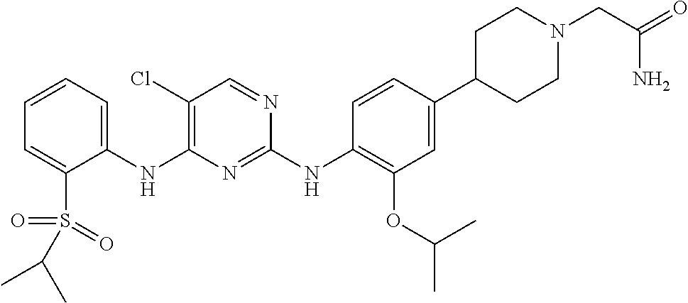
C1(NC2=C(Cl)C=NC(NC3=C(OC(C)C)C=C(C4CCN(CC(=O)N)CC4)C=C3)=N2)=CC=CC=C1S(=O)(=O)C(C)C
